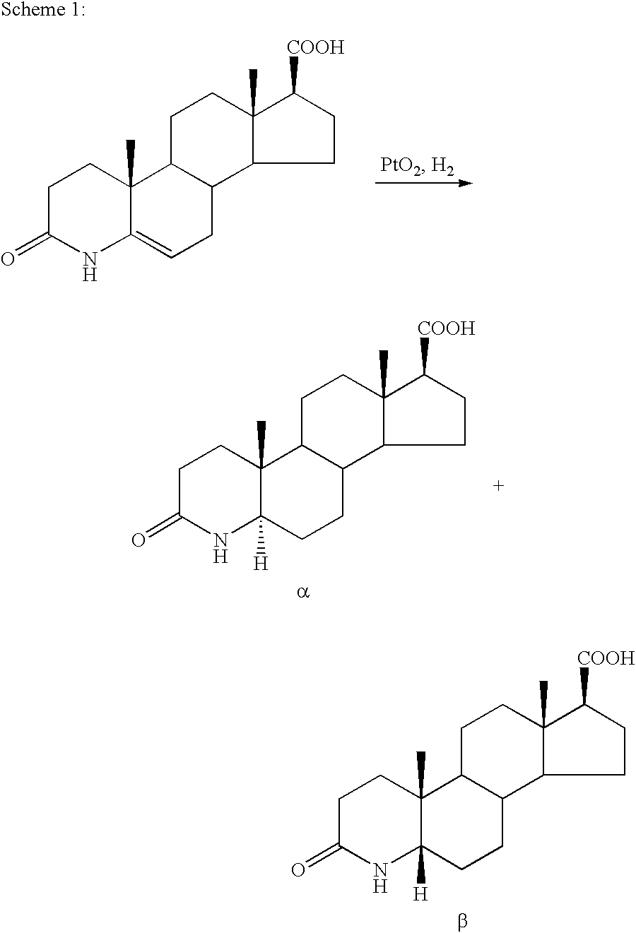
C12(C)C([H])(CCC3C1CCC1(C)C3CCC1[COOH])NC(=O)CC2.C12(C)C([H])(CCC3C1CCC1(C)C3CCC1[COOH])NC(=O)CC2.C12(C)C(=CCC3C1CCC1(C)C3CCC1[COOH])NC(=O)CC2
